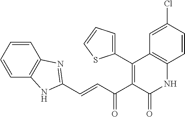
C1(C2=C(C(C=CC3=NC4=C(C=CC=C4)N3)=O)C(=O)NC3=C2C=C(Cl)C=C3)=CC=CS1
